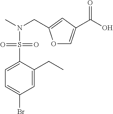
O1C=C(C(O)=O)C=C1CN(C)S(=O)(=O)C1=CC=C(Br)C=C1CC
